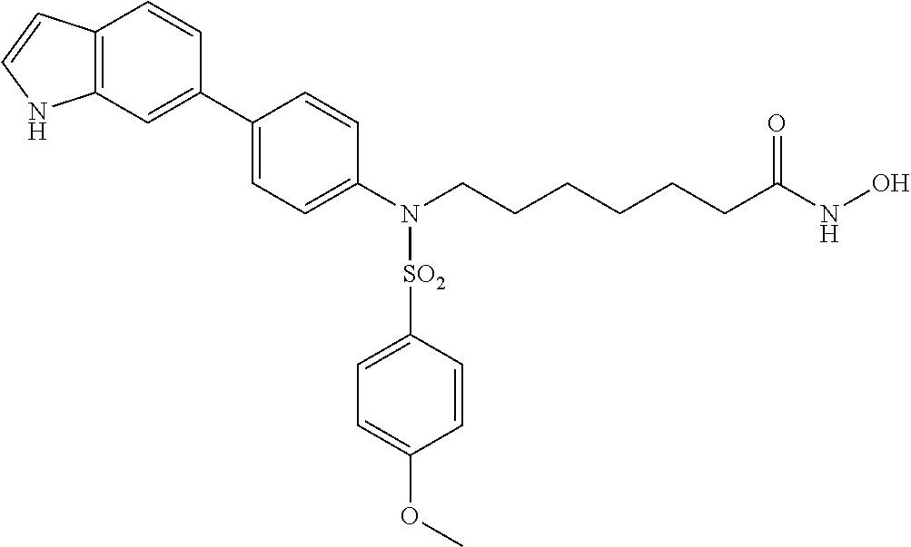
C1(C2=CC3=C(C=C2)C=CN3)=CC=C(N(CCCCCCC(NO)=O)[SO2]C2=CC=C(OC)C=C2)C=C1
